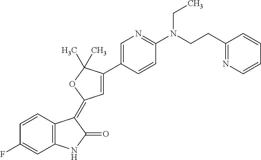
C1=CC2=C(C=C1F)NC(=O)C2=C1C=C(C2=CN=C(N(CCC3=NC=CC=C3)CC)C=C2)C(C)(C)O1
